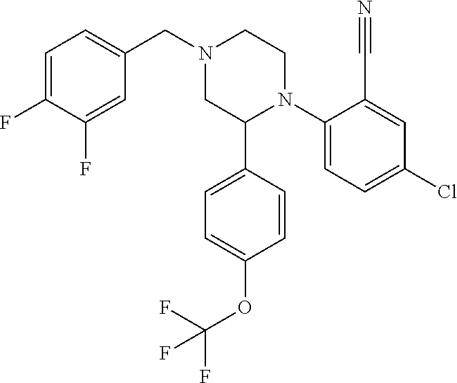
C1=C(F)C(F)=CC(CN2CC(C3=CC=C(OC(F)(F)F)C=C3)N(C3=CC=C(Cl)C=C3C#N)CC2)=C1
